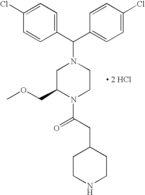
C(C1=CC=C(Cl)C=C1)(N1CC(COC)N(C(CC2CCNCC2)=O)CC1)C1=CC=C(Cl)C=C1.[ 2 HCl]
